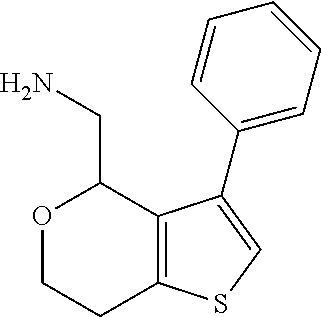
O1CCC2=C(C1CN)C(C1=CC=CC=C1)=CS2
